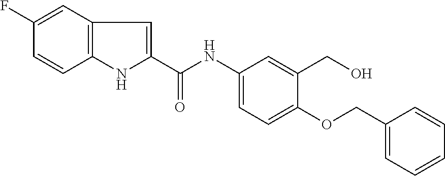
C1(F)=CC2=C(C=C1)NC(C(NC1=CC=C(OCC3=CC=CC=C3)C(CO)=C1)=O)=C2
